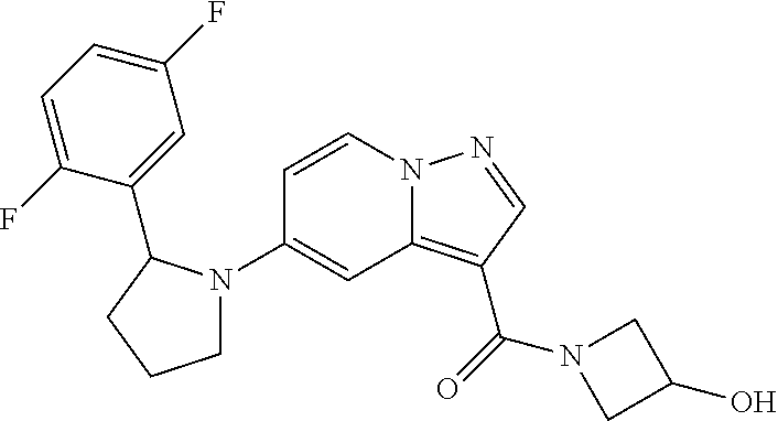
C1(N2CCCC2C2=CC(F)=CC=C2F)=CC2=C(C(=O)N3CC(O)C3)C=NN2C=C1
